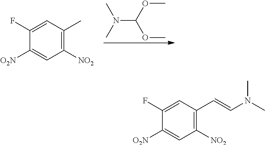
O(C)C(N(C)C)OC.C1([O2N])=CC([NO2])=C(C)C=C1F.C1([O2N])=CC([NO2])=C(C=CN(C)C)C=C1F
